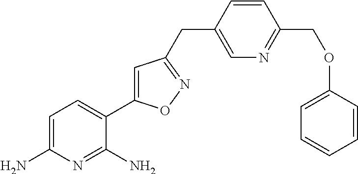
C1=C(N)N=C(N)C(C2=CC(CC3=CN=C(COC4=CC=CC=C4)C=C3)=NO2)=C1
